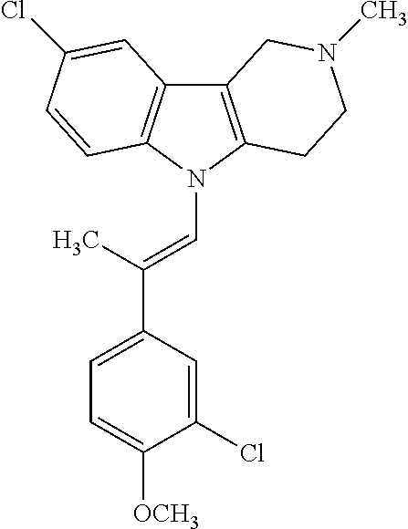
C12=C(N(C=C(C3=CC=C([OCH3])C(Cl)=C3)C)C3=C1C=C(Cl)C=C3)CCN(C)C2
